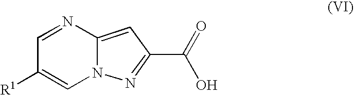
C1=NC2=CC(C(=O)O)=NN2C=C1[R1]
